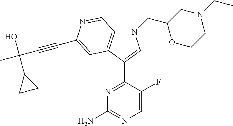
N1(CC2OCCN(CC)C2)C2=C(C(C3=NC(N)=NC=C3F)=C1)C=C(C#CC(C)(O)C1CC1)N=C2
